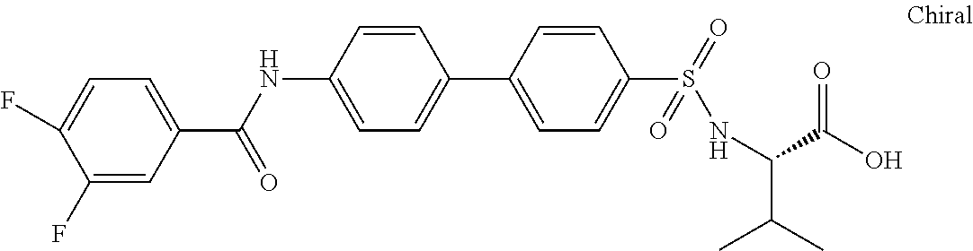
C1(F)=CC(C(NC2=CC=C(C3=CC=C(S(=O)(NC(C(C)C)C(O)=O)=O)C=C3)C=C2)=O)=CC=C1F
